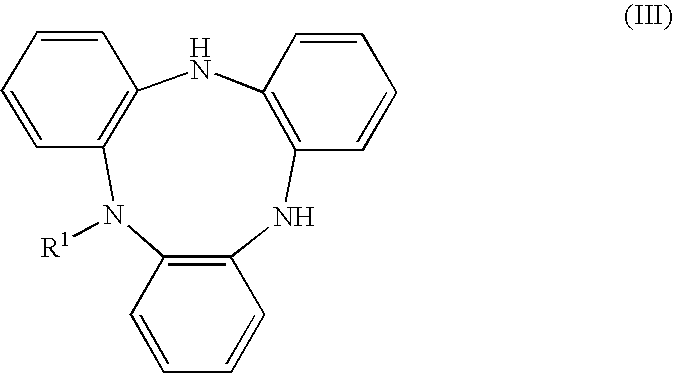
C12=C(NC3=C(N([R1])C4=C(N1)C=CC=C4)C=CC=C3)C=CC=C2
